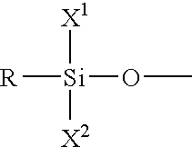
[R][Si]([X1])([X2])OC
